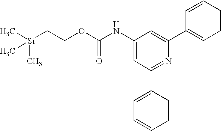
C[Si](C)(CCOC(NC1=CC(C2=CC=CC=C2)=NC(C2=CC=CC=C2)=C1)=O)C
